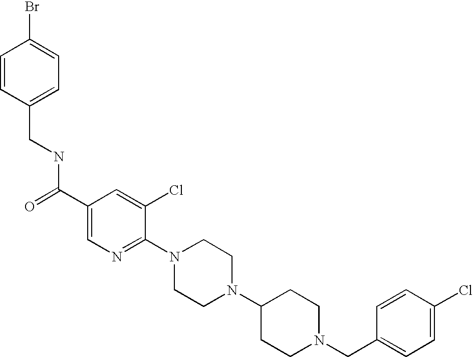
C(N1CCC(N2CCN(C3=NC=C(C(=O)NCC4=CC=C(Br)C=C4)C=C3Cl)CC2)CC1)C1=CC=C(Cl)C=C1
